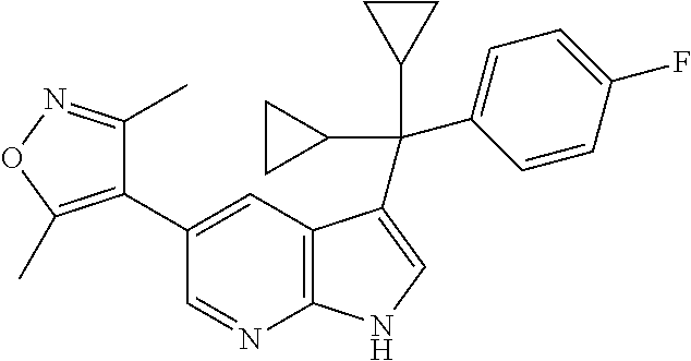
C1(C2=C(C)ON=C2C)=CC2=C(N=C1)NC=C2C(C1CC1)(C1=CC=C(F)C=C1)C1CC1
